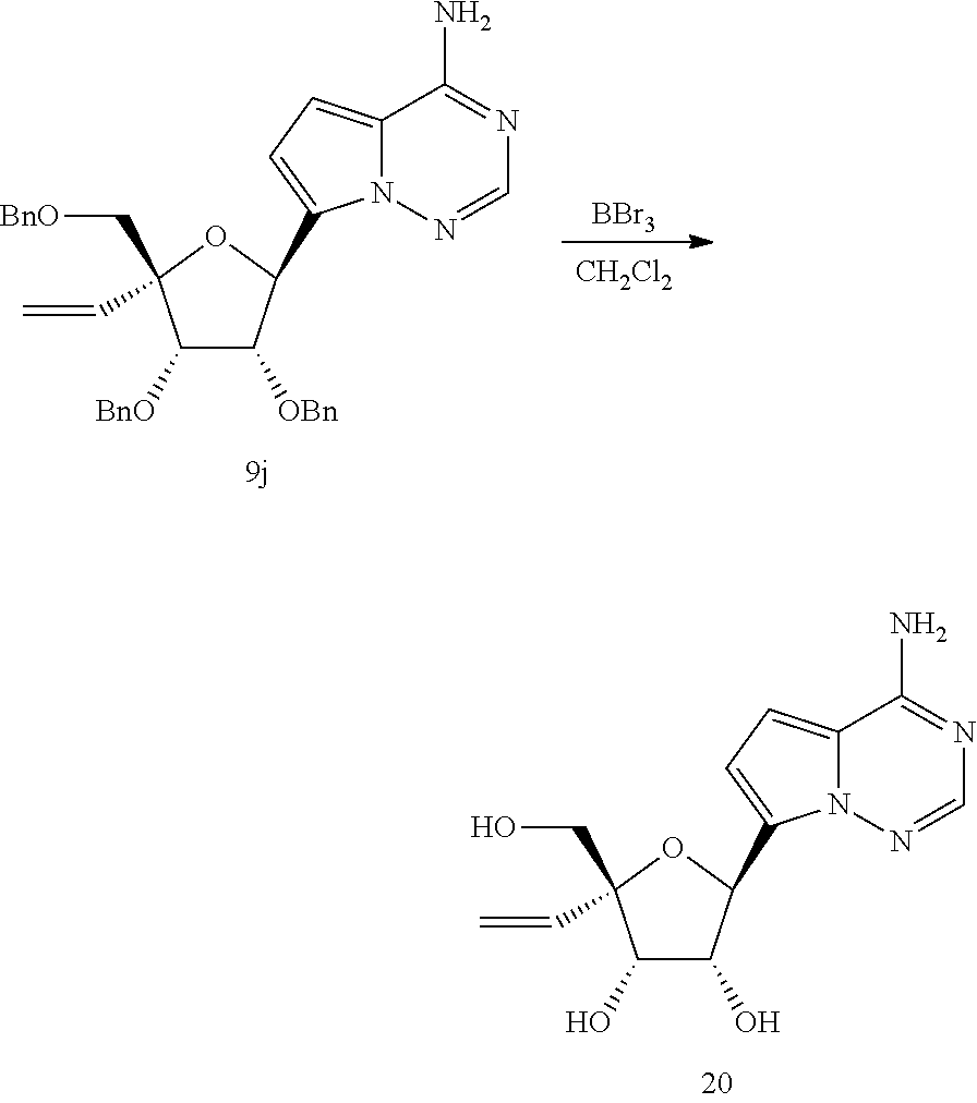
C1(O)C(O)C(C2=CC=C3N2N=CN=C3N)OC1(CO)C=C.C1([BnO])C([OBn])C(C2=CC=C3N2N=CN=C3N)OC1(C[BnO])C=C.[BBr3].[CH2Cl2]
